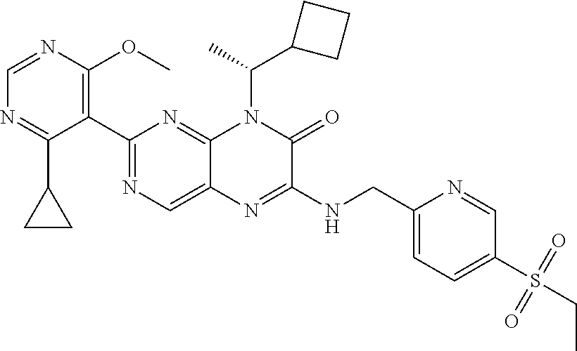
C1=NC(OC)=C(C2=NC=C3C(=N2)N(C(C2CCC2)C)C(=O)C(NCC2=CC=C(S(CC)(=O)=O)C=N2)=N3)C(C2CC2)=N1
